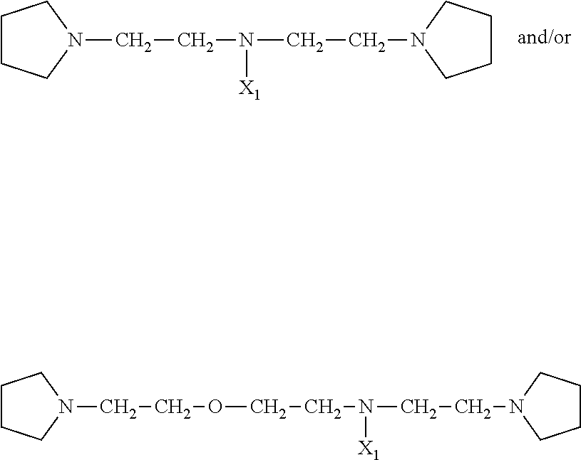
C1CCN(CCN(CCN2CCCC2)[X1])C1.C1CCN(CCOCCN([X1])CCN2CCCC2)C1
